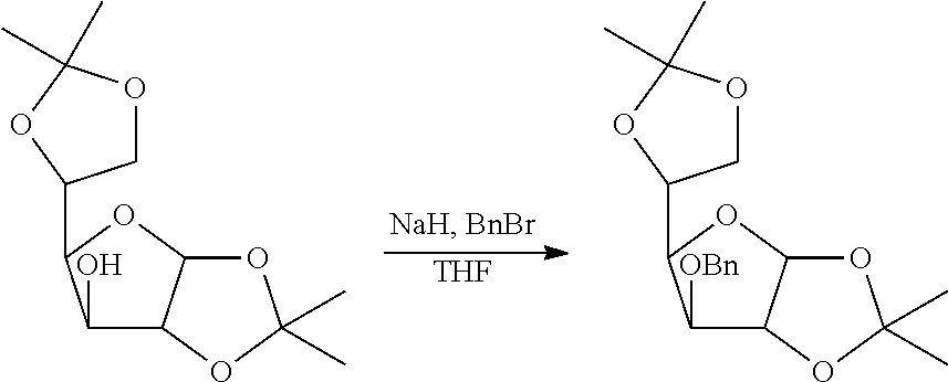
C1([OBn])C2C(OC1C1COC(C)(C)O1)OC(C)(C)O2.C1(O)C2C(OC1C1COC(C)(C)O1)OC(C)(C)O2.[THF]
